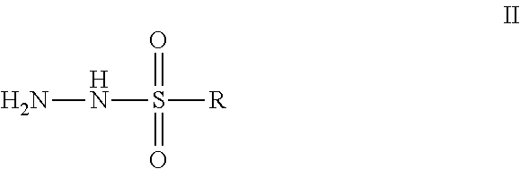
NNS([R])(=O)=O
